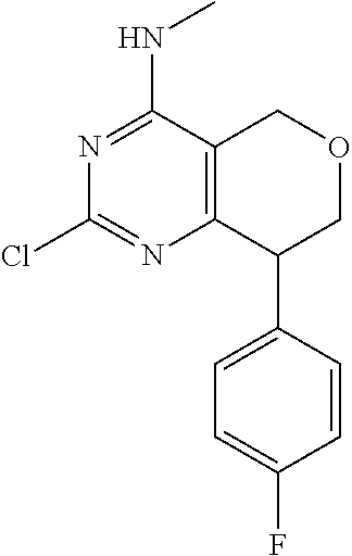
ClC1=NC2=C(COCC2C2=CC=C(F)C=C2)C(NC)=N1
